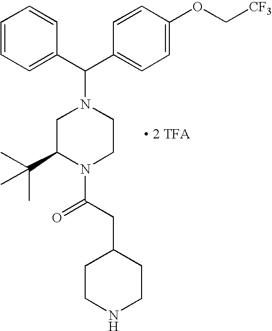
C1=CC(C(C2=CC=C(OC[CF3])C=C2)N2CC(C(C)(C)C)N(C(CC3CCNCC3)=O)CC2)=CC=C1.[ 2 TFA]
